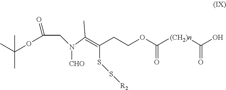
C(N(CC(OC(C)(C)C)=O)[CHO])(C)=C(CCOC([(CH2)n]C(O)=O)=O)SS[R2]
